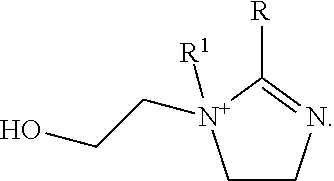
C1CN=C([R])[N+]1(CCO)[R1]
